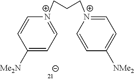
C1([Me2N])=CC=[N+](CCC[N+]2=CC=C([NMe2])C=C2)C=C1
